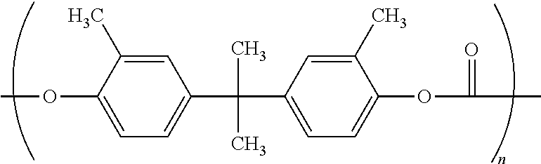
C1=C(C)C(OC)=CC=C1C(C1=CC=C(OC(C)=O)C(C)=C1)(C)C
